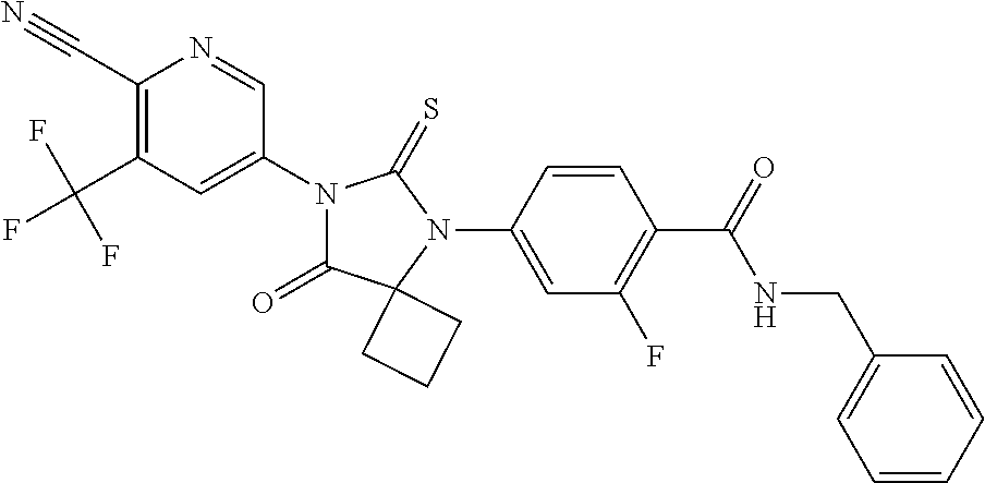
C1(C#N)=C(C(F)(F)F)C=C(N2C(=O)C3(N(C4=CC(F)=C(C(=O)NCC5=CC=CC=C5)C=C4)C2=S)CCC3)C=N1
